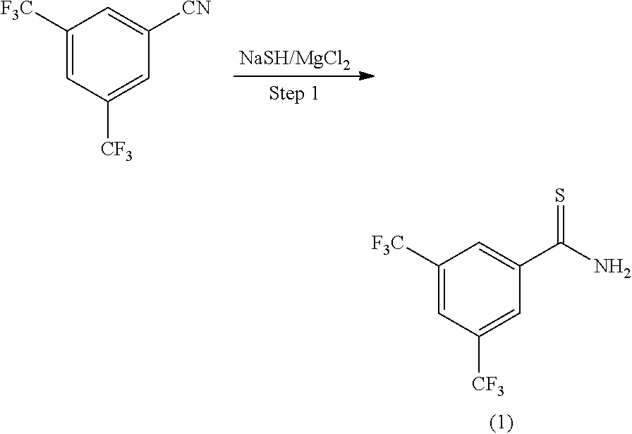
C1([F3C])=CC([CF3])=CC(C(N)=S)=C1.C1([F3C])=CC([CF3])=CC([CN])=C1
